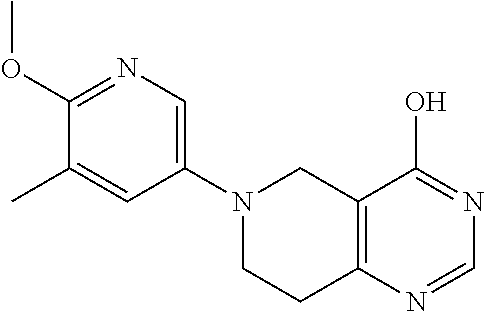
N1(C2=CN=C(OC)C(C)=C2)CCC2=C(C1)C(O)=NC=N2
